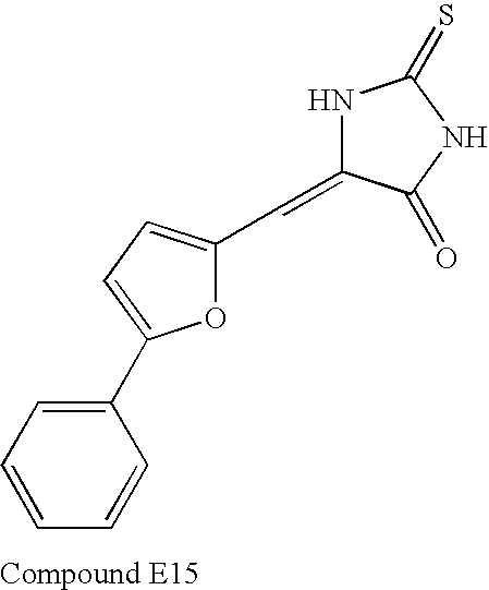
N1C(=CC2=CC=C(C3=CC=CC=C3)O2)C(=O)NC1=S
